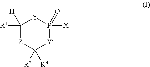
C1([R1])([H])[Z]C([R2])([R3])[Y]P([X])(=O)[Y]1
